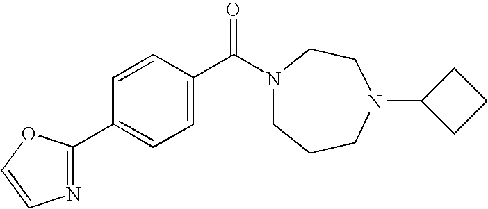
C1(C(=O)N2CCCN(C3CCC3)CC2)=CC=C(C2=NC=CO2)C=C1
